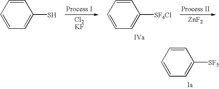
[ZnF2].C1=CC=C([SF4Cl])C=C1.C1=CC=CC=C1S.C1=CC=C([SF5])C=C1
